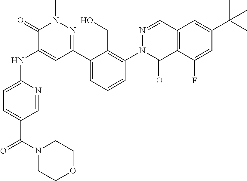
C1=NC(NC2=CC(C3=CC=CC(N4C(=O)C5=C(C=N4)C=C(C(C)(C)C)C=C5F)=C3CO)=NN(C)C2=O)=CC=C1C(N1CCOCC1)=O
